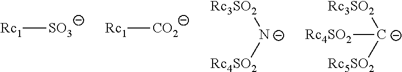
[Rc1][SO3].[Rc1][CO2].[Rc3SO2][N-][Rc4SO2].[Rc3SO2][C-]([Rc5SO2])[Rc4SO2]
